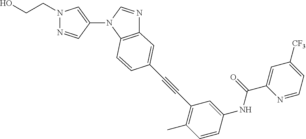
C1(N2C3=C(N=C2)C=C(C#CC2=C(C)C=CC(NC(C4=CC([CF3])=CC=N4)=O)=C2)C=C3)=CN(CCO)N=C1
